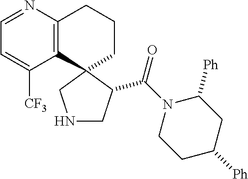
C12=C(C3(CCC1)CNCC3C(N1CCC([Ph])CC1[Ph])=O)C([CF3])=CC=N2
